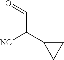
C(C(C1CC1)[NC])=O
